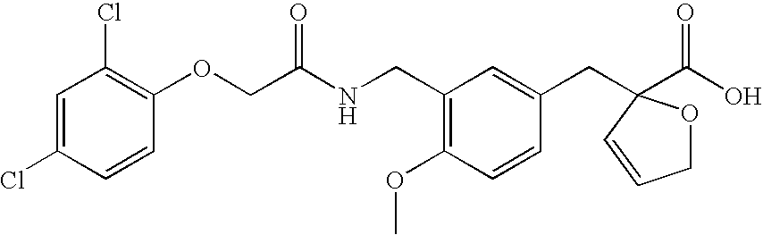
C1(Cl)=CC(Cl)=C(OCC(NCC2=C(OC)C=CC(CC3(C(O)=O)OCC=C3)=C2)=O)C=C1
